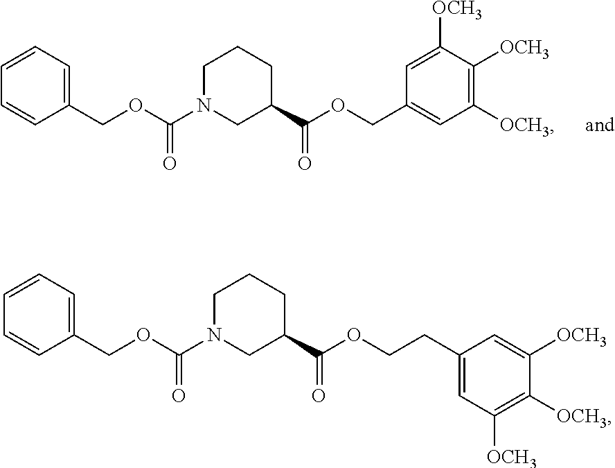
C1(C(=O)OCC2=CC([OCH3])=C([OCH3])C([OCH3])=C2)CN(C(OCC2=CC=CC=C2)=O)CCC1.C1(C(=O)OCCC2=CC([OCH3])=C([OCH3])C([OCH3])=C2)CN(C(OCC2=CC=CC=C2)=O)CCC1
